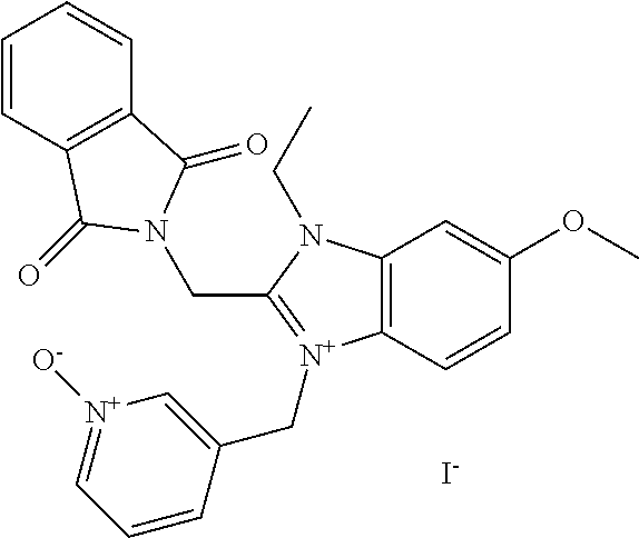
C12=C(C=CC(OC)=C1)[N+](CC1=C[N+]([O-])=CC=C1)=C(CN1C(=O)C3=C(C=CC=C3)C1=O)N2CC.[I-]
